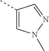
C1=C(C)C=NN1C
